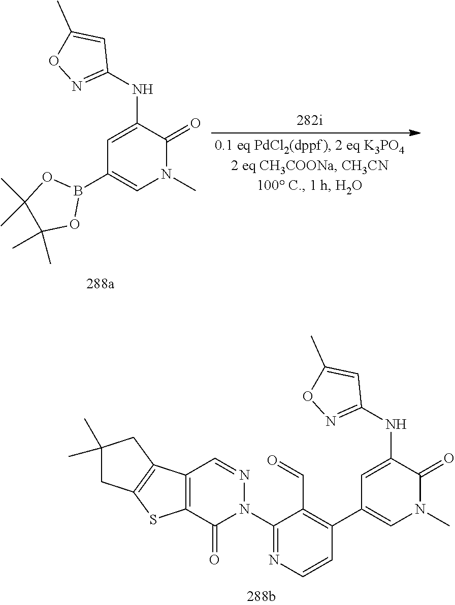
C1(N2N=CC3=C(C2=O)SC2=C3CC(C)(C)C2)=NC=CC(C2=CN(C)C(=O)C(NC3=NOC(C)=C3)=C2)=C1C=O.C1=C(NC2=NOC(C)=C2)C(=O)N(C)C=C1B1OC(C)(C)C(C)(C)O1
